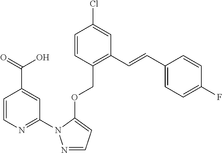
C1=CC(COC2=CC=NN2C2=NC=CC(C(=O)O)=C2)=C(C=CC2=CC=C(F)C=C2)C=C1Cl
